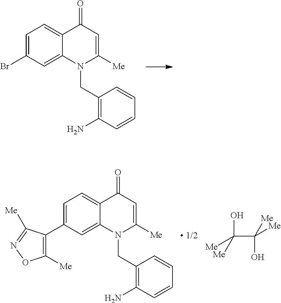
C1=C(Br)C=C2C(=C1)C(=O)C=C([Me])N2CC1=C(N)C=CC=C1.C1=C(C2=C([Me])ON=C2[Me])C=C2C(=C1)C(=O)C=C([Me])N2CC1=C(N)C=CC=C1.C(C(O)([Me])[Me])(O)([Me])[Me]
